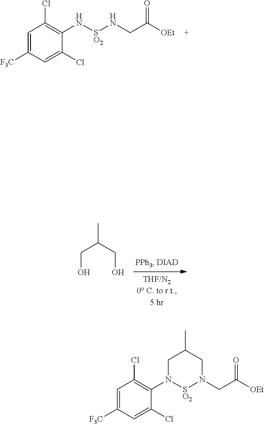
C1=C([F3C])C=C(Cl)C(N[SO2]NCC([OEt])=O)=C1Cl.C(O)C(CO)C.C1=C([F3C])C=C(Cl)C(N2[SO2]N(CC([OEt])=O)CC(C)C2)=C1Cl
